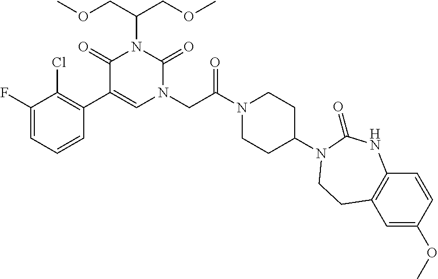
C1(F)=CC=CC(C2=CN(CC(N3CCC(N4C(=O)NC5=C(C=C(OC)C=C5)CC4)CC3)=O)C(=O)N(C(COC)COC)C2=O)=C1Cl
